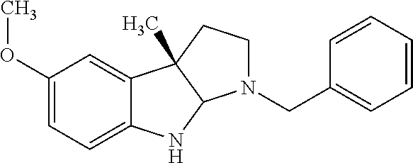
C1(OC)=CC=C2C(=C1)C1(C)C(N2)N(CC2=CC=CC=C2)CC1
